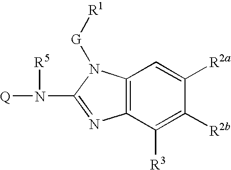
C12=C(C([R3])=C([R2b])C([R2a])=C1)N=C(N([Q])[R5])N2[G][R1]
